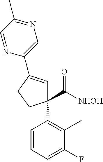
C1(C([NHOH])=O)(C2=C(C)C(F)=CC=C2)C=C(C2=CN=C(C)C=N2)CC1
